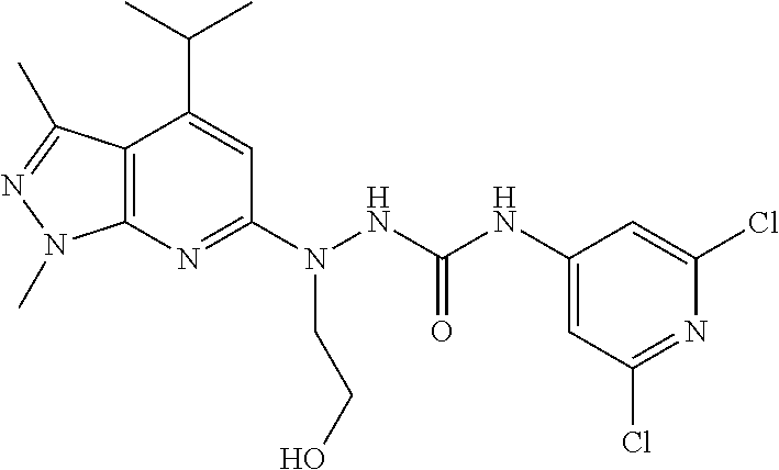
C12=C(N=C(N(CCO)NC(NC3=CC(Cl)=NC(Cl)=C3)=O)C=C1C(C)C)N(C)N=C2C
